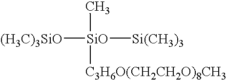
[SiO]([(H3C)3SiO])([Si(CH3)3])(C)[C3H6O(CH2CH2O)8CH3]
